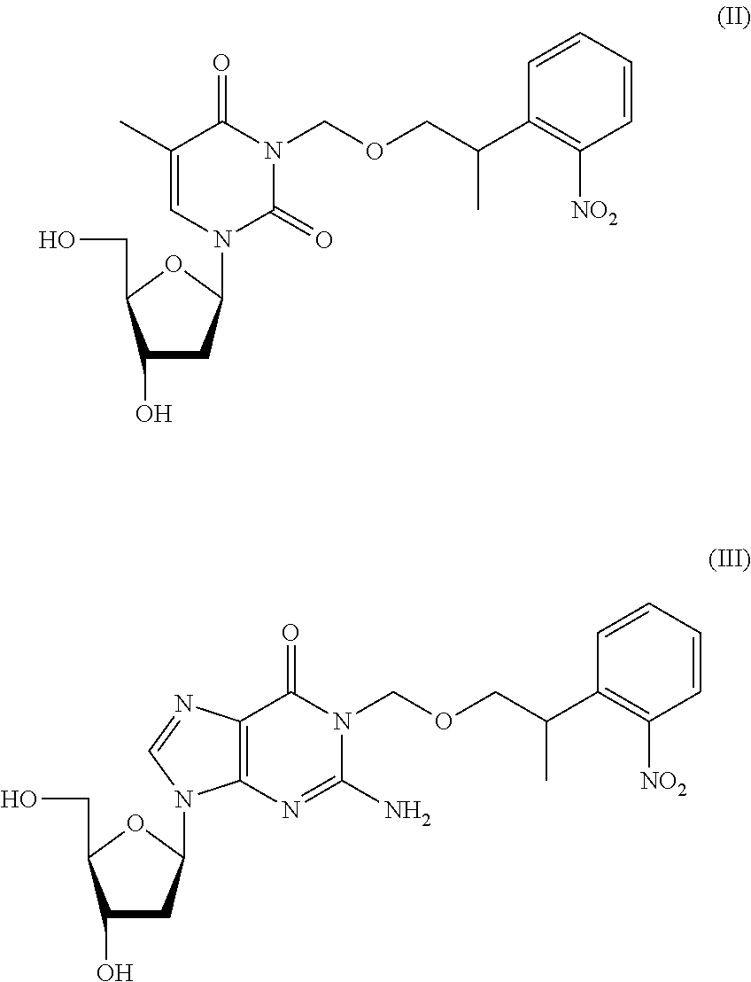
C1(O)CC(N2C(=O)N(COCC(C3=C([NO2])C=CC=C3)C)C(=O)C(C)=C2)OC1CO.C1(O)CC(N2C3=C(C(=O)N(COCC(C4=C([NO2])C=CC=C4)C)C(N)=N3)N=C2)OC1CO
